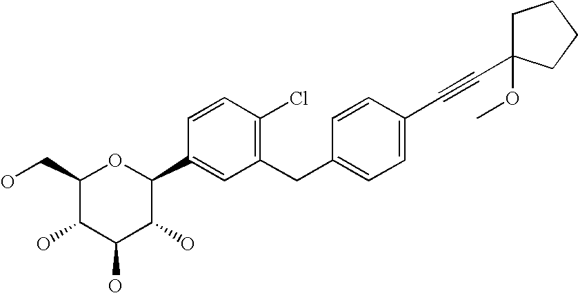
C1(CO)C(O)C(O)C(O)C(C2=CC(CC3=CC=C(C#CC4(OC)CCCC4)C=C3)=C(Cl)C=C2)O1
